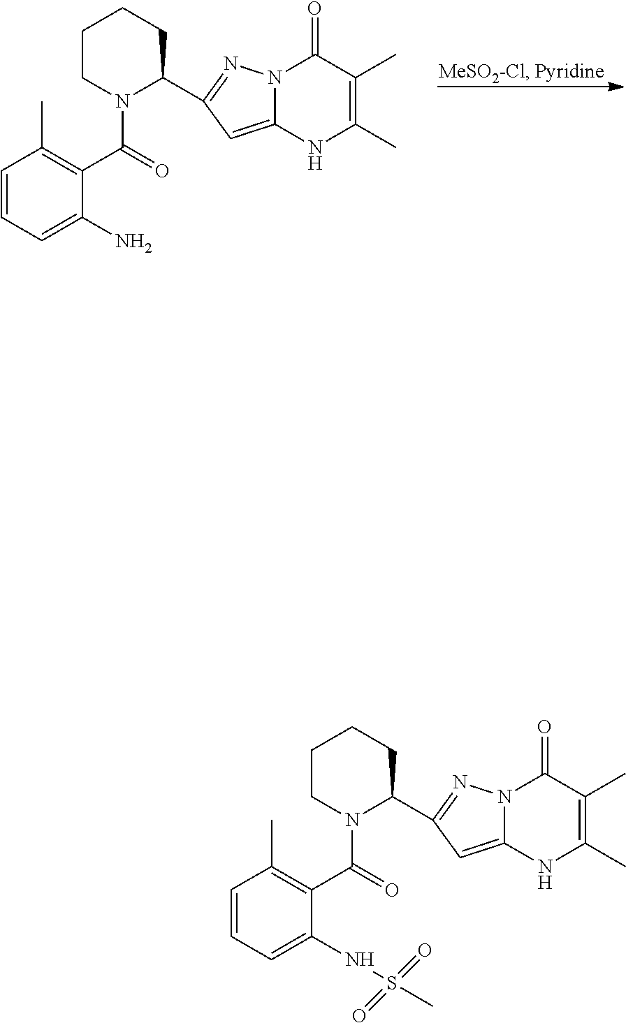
N12C(=CC(C3N(C(C4=C(C)C=CC=C4N)=O)CCCC3)=N1)NC(C)=C(C)C2=O.N12C(=CC(C3N(C(C4=C(C)C=CC=C4NS(=O)(=O)C)=O)CCCC3)=N1)NC(C)=C(C)C2=O
